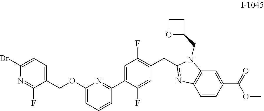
C1=CC(C(=O)OC)=CC2=C1N=C(CC1=C(F)C=C(C3=NC(OCC4=CC=C(Br)N=C4F)=CC=C3)C(F)=C1)N2CC1CCO1
